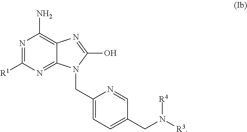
C1=NC(CN2C3=NC([R1])=NC(N)=C3N=C2O)=CC=C1CN([R4])[R3]
